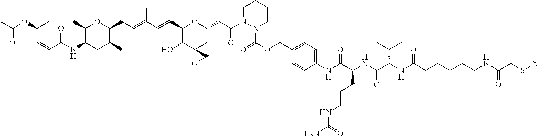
C1(C=CC(=CCC2OC(C)C(NC(C=CC(OC(C)=O)C)=O)CC2C)C)C(O)C2(CC(CC(N3N(C(OCC4=CC=C(NC(C(CCCNC(N)=O)NC(=O)C(C(C)C)NC(CCCCCNC(CS[X])=O)=O)=O)C=C4)=O)CCCC3)=O)O1)OC2
